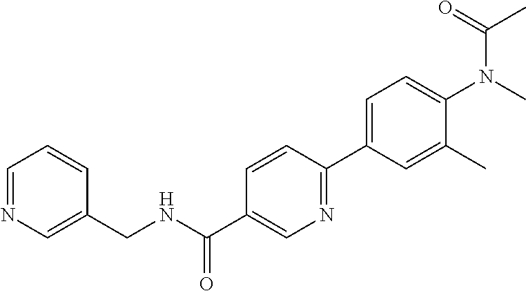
C1=C(C2=NC=C(C(=O)NCC3=CN=CC=C3)C=C2)C=C(C)C(N(C)C(C)=O)=C1
